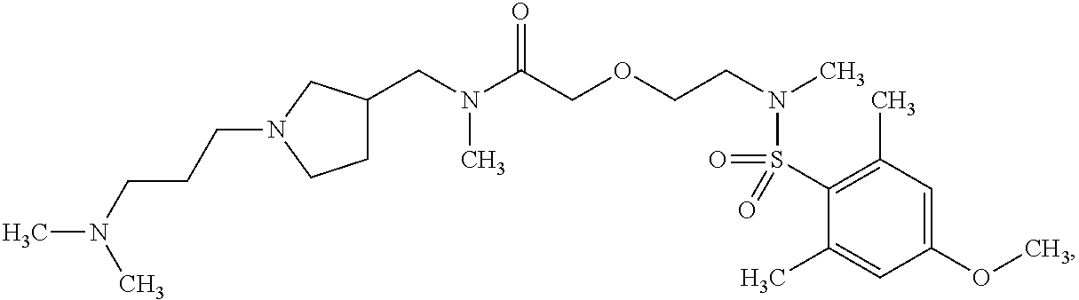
C(N(C(COCCN(C)S(=O)(C1=C(C)C=C(OC)C=C1C)=O)=O)C)C1CCN(CCCN(C)C)C1
